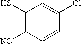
C1(S)=C([NC])C=CC(Cl)=C1
